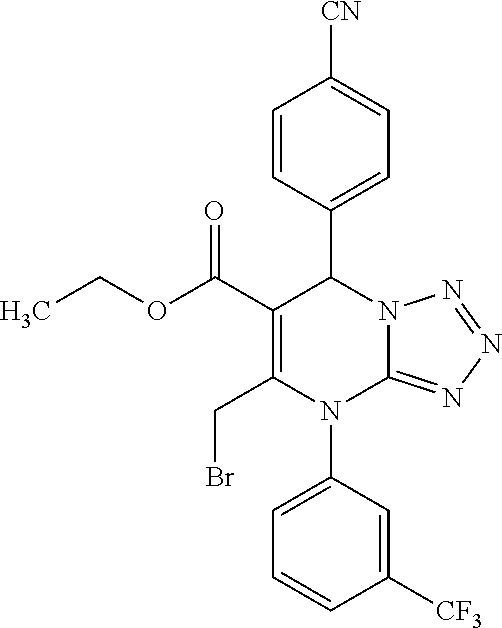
C1=CC(C2C(C(OCC)=O)=C(CBr)N(C3=CC=CC([CF3])=C3)C3=NN=NN23)=CC=C1[CN]
